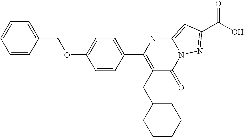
C1=CC(COC2=CC=C(C3=C(CC4CCCCC4)C(=O)N4C(=CC(C(O)=O)=N4)N3)C=C2)=CC=C1
